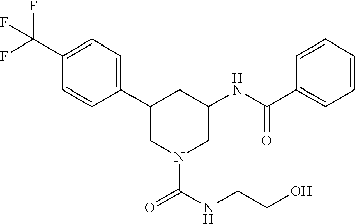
C1(C2CN(C(=O)NCCO)CC(NC(C3=CC=CC=C3)=O)C2)=CC=C(C(F)(F)F)C=C1
